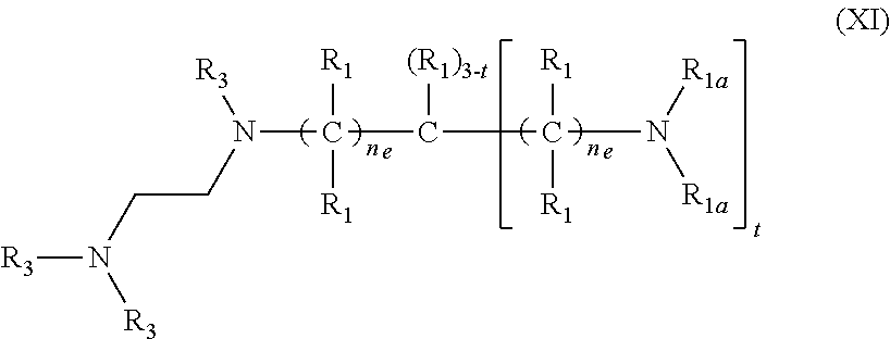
N(C(C(C(N([R1a])[R1a])([R1])[R1])[(R1)3-t])([R1])[R1])([R3])CCN([R3])[R3]
